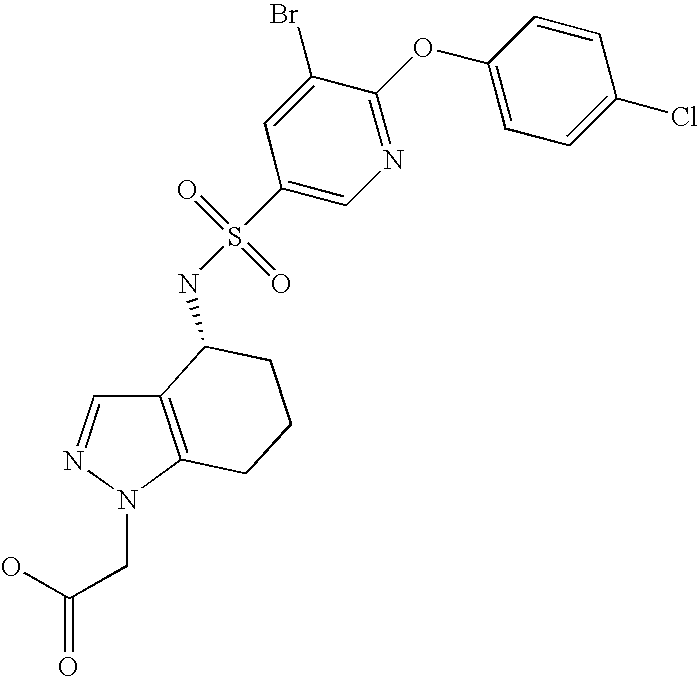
OC(CN1C2=C(C=N1)C(NS(C1=CN=C(OC3=CC=C(Cl)C=C3)C(Br)=C1)(=O)=O)CCC2)=O
